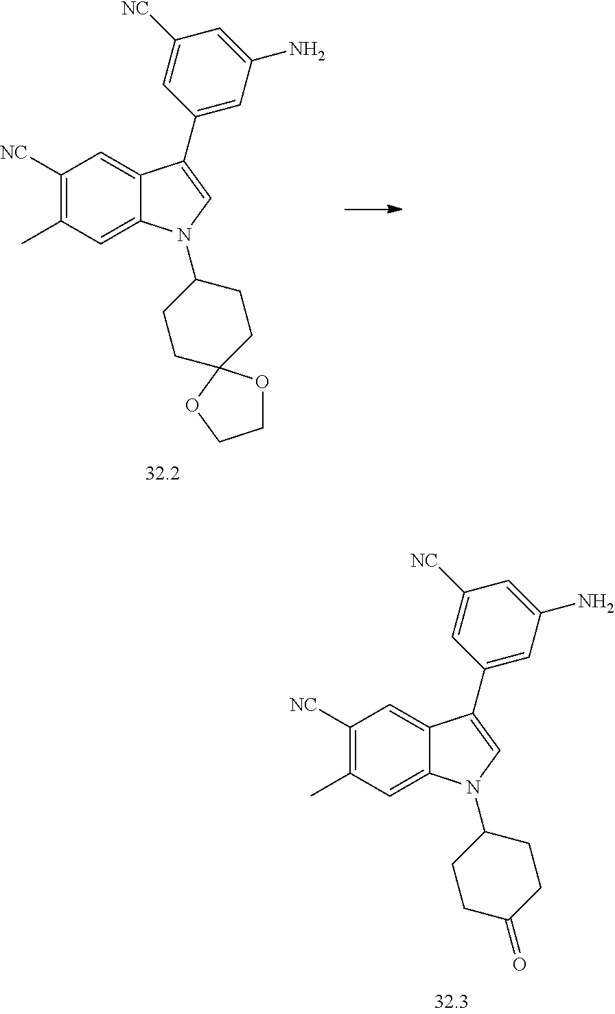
C1([NC])=C(C)C=C2C(=C1)C(C1=CC(N)=CC([NC])=C1)=CN2C1CCC2(CC1)OCCO2.C1([NC])=C(C)C=C2C(=C1)C(C1=CC(N)=CC([NC])=C1)=CN2C1CCC(=O)CC1
